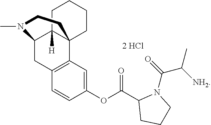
C1=CC(OC(C2CCCN2C(=O)C([NH2])C)=O)=CC2=C1CC1C3([H])C2(CCCC3)CCN1C
